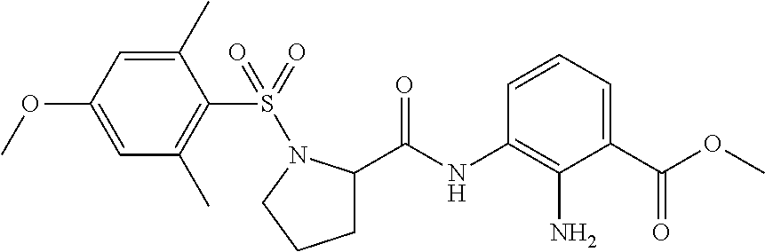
C1C(C(NC2=C(N)C(C(=O)OC)=CC=C2)=O)N(S(C2=C(C)C=C(OC)C=C2C)(=O)=O)CC1
